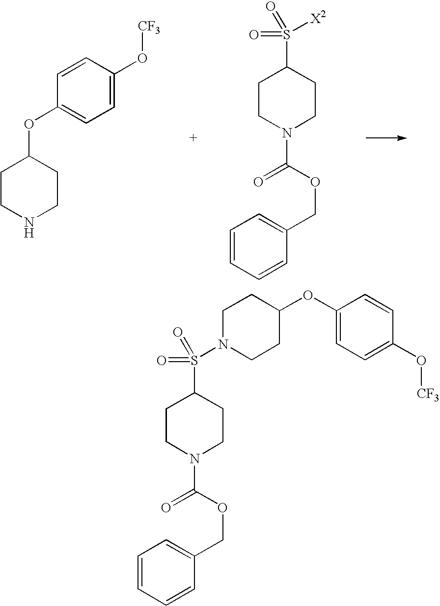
C1CNCCC1OC1=CC=C(O[CF3])C=C1.C1CN(C(OCC2=CC=CC=C2)=O)CCC1S([X2])(=O)=O.C1CC(OC2=CC=C(O[CF3])C=C2)CCN1S(C1CCN(C(OCC2=CC=CC=C2)=O)CC1)(=O)=O
